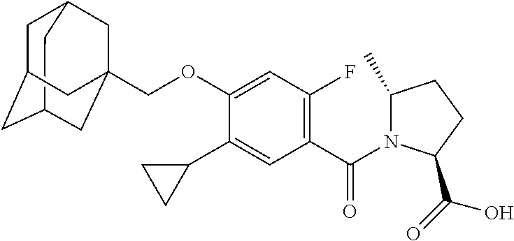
C12CC3CC(CC(COC4=CC(F)=C(C(N5C(C)CCC5C(=O)O)=O)C=C4C4CC4)(C3)C1)C2
